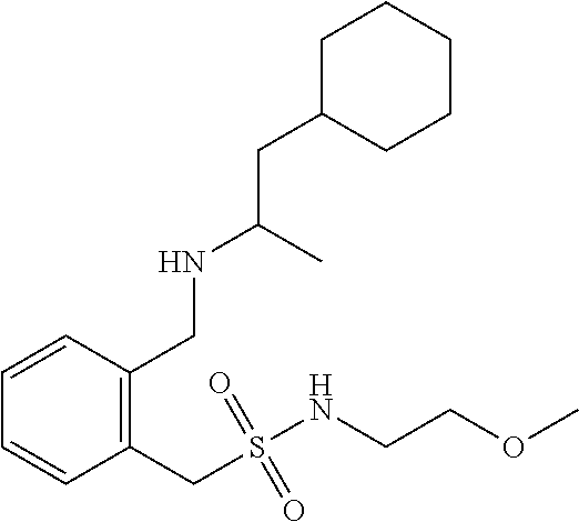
C1=CC(CS(NCCOC)(=O)=O)=C(CNC(CC2CCCCC2)C)C=C1
